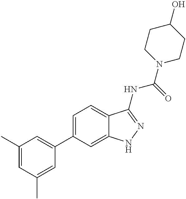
C1(C)=CC(C)=CC(C2=CC=C3C(=C2)NN=C3NC(=O)N2CCC(O)CC2)=C1
